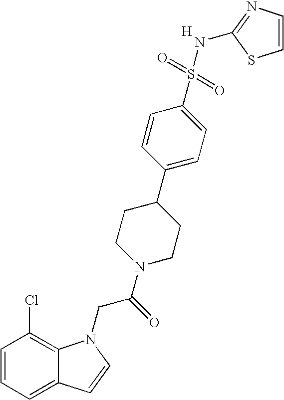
[H].C1=CC=C2C(=C1Cl)N(CC(N1CCC(C3=CC=C(S(=O)(=O)NC4=NC=CS4)C=C3)CC1)=O)C=C2
